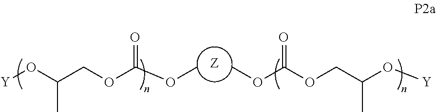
[Y]OC(COC(OC)=O)C.COC(OCC(O[Y])C)=O.[Z]
